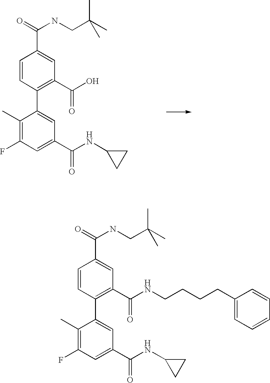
C1(C)=C(F)C=C(C(=O)NC2CC2)C=C1C1=C(C(=O)O)C=C(C(=O)NCC(C)(C)C)C=C1.C1(C)=C(F)C=C(C(=O)NC2CC2)C=C1C1=C(C(=O)NCCCCC2=CC=CC=C2)C=C(C(=O)NCC(C)(C)C)C=C1
